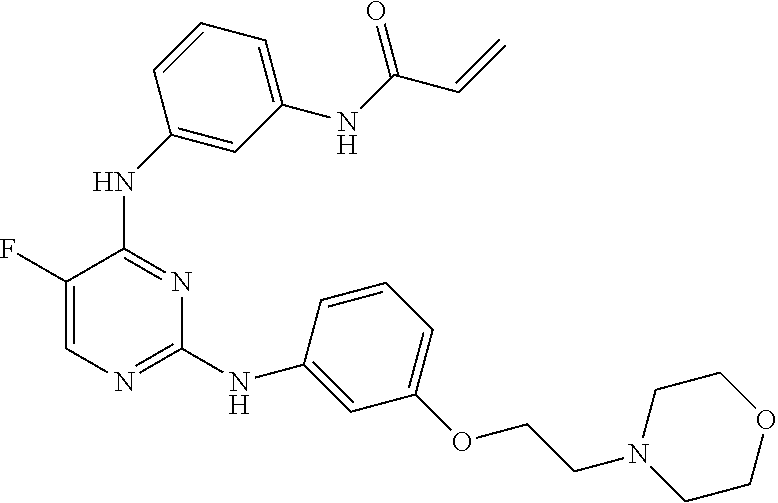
C1=C(F)C(NC2=CC(NC(=O)C=C)=CC=C2)=NC(NC2=CC(OCCN3CCOCC3)=CC=C2)=N1
